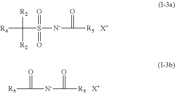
[R4]C(S([N-]C([R5])=O)(=O)=O)([R2])[R2].[X+].[X+].[R5]C([N-]C([R5])=O)=O
